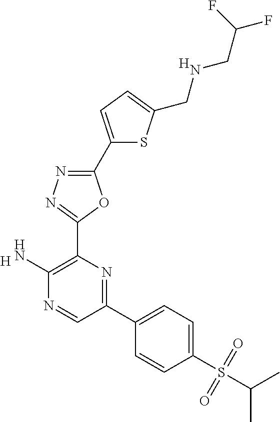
[H].C1(N)=C(C2=NN=C(C3=CC=C(CNCC(F)F)S3)O2)N=C(C2=CC=C(S(C(C)C)(=O)=O)C=C2)C=N1.[H]
